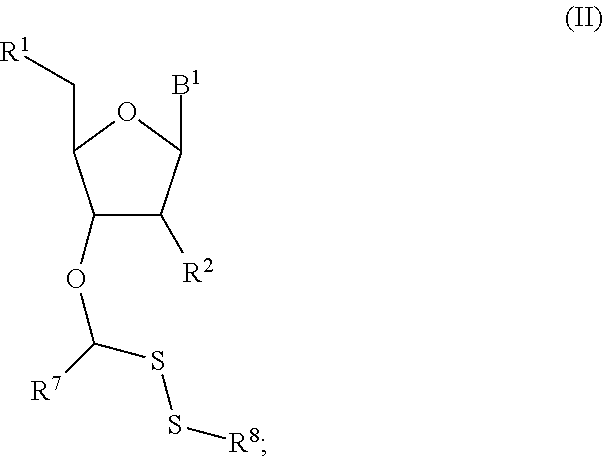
C1(OC([R7])SS[R8])C([R2])C([B1])OC1C[R1]
